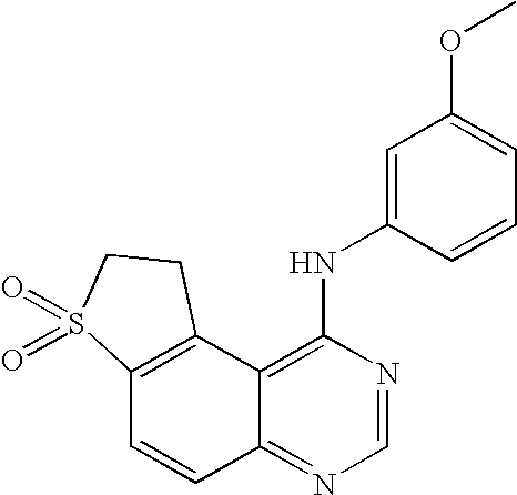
C12=C(C3=C(NC4=CC(OC)=CC=C4)N=CN=C3C=C1)CCS2(=O)=O
